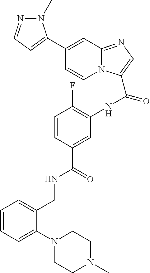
C1(C2=CC=NN2C)=CC2=NC=C(C(NC3=C(F)C=CC(C(=O)NCC4=CC=CC=C4N4CCN(C)CC4)=C3)=O)N2C=C1
